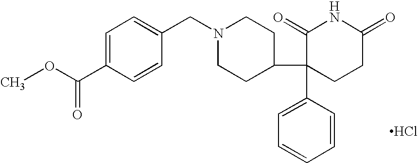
C1=C(C(OC)=O)C=CC(CN2CCC(C3(C4=CC=CC=C4)CCC(=O)NC3=O)CC2)=C1.Cl
